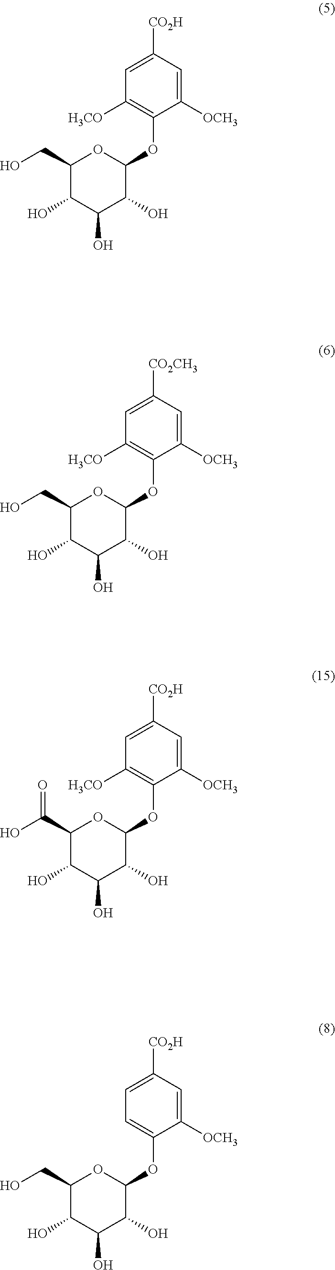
C1(CO)C(O)C(O)C(O)C(OC2=C([H3CO])C=C([CO2H])C=C2[OCH3])O1.C1(CO)C(O)C(O)C(O)C(OC2=C([H3CO])C=C([CO2CH3])C=C2[OCH3])O1.C1(C(O)=O)C(O)C(O)C(O)C(OC2=C([H3CO])C=C([CO2H])C=C2[OCH3])O1.C1(CO)C(O)C(O)C(O)C(OC2=CC=C([CO2H])C=C2[OCH3])O1
